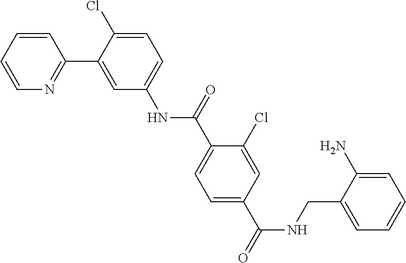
C1=CC=CN=C1C1=CC(NC(C2=CC=C(C(=O)NCC3=CC=CC=C3N)C=C2Cl)=O)=CC=C1Cl
